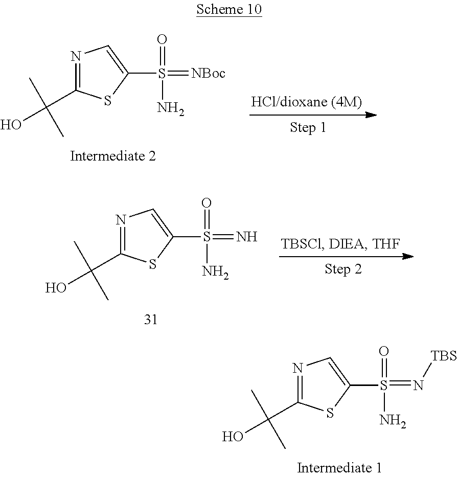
N1=C(C(O)(C)C)SC(S(=[NBoc])(=O)N)=C1.N1=C(C(O)(C)C)SC(S(=N)(=O)N)=C1.N1=C(C(O)(C)C)SC(S(=N[TBS])(=O)N)=C1
